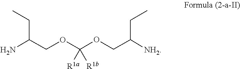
C(COC(OCC([NH2])CC)([R1b])[R1a])(N)CC
